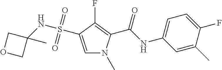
C1=C(S(NC2(C)COC2)(=O)=O)C(F)=C(C(NC2=CC=C(F)C(C)=C2)=O)N1C
